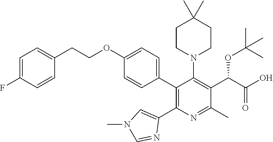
C1=C(F)C=CC(CCOC2=CC=C(C3=C(C4=CN(C)C=N4)N=C(C)C(C(C(O)=O)OC(C)(C)C)=C3N3CCC(C)(C)CC3)C=C2)=C1
